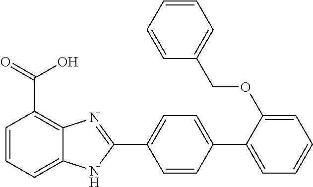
C1=CC(C2=CC=CC=C2OCC2=CC=CC=C2)=CC=C1C1=NC2=C(C(=O)O)C=CC=C2N1
